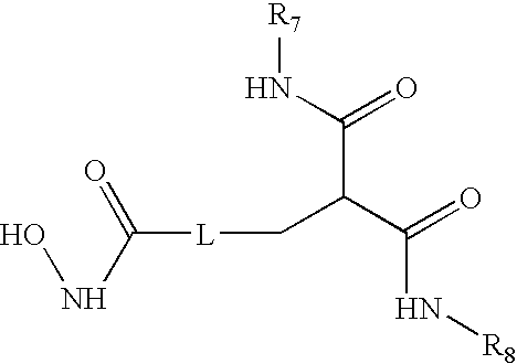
N(C(=O)[L]CC(C(=O)N[R8])C(N[R7])=O)O
